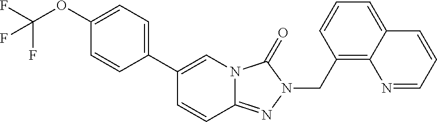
C1=CC(C2=CN3C(=NN(CC4=C5C(=CC=C4)C=CC=N5)C3=O)C=C2)=CC=C1OC(F)(F)F
